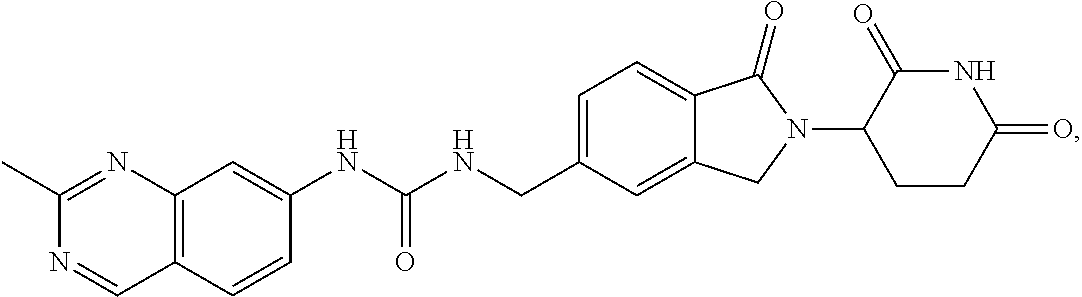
C1=C(CNC(NC2=CC3=C(C=C2)C=NC(C)=N3)=O)C=C2C(=C1)C(=O)N(C1CCC(=O)NC1=O)C2
